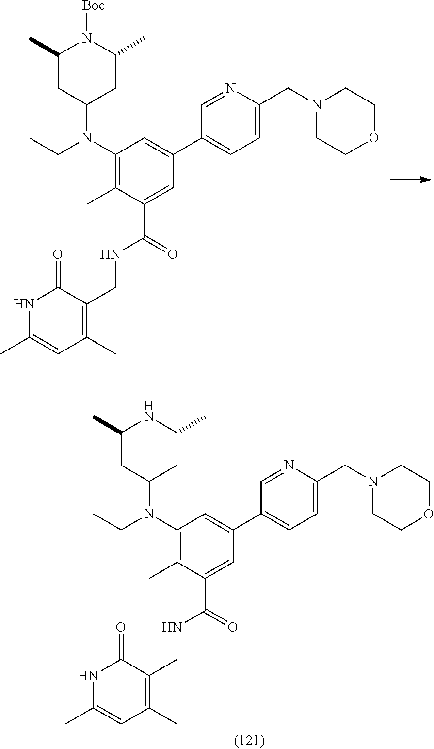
C1(C)CC(N(C2=C(C)C(C(NCC3=C(C)C=C(C)NC3=O)=O)=CC(C3=CC=C(CN4CCOCC4)N=C3)=C2)CC)CC(C)N1[Boc].C1(C)CC(N(C2=C(C)C(C(NCC3=C(C)C=C(C)NC3=O)=O)=CC(C3=CC=C(CN4CCOCC4)N=C3)=C2)CC)CC(C)N1
